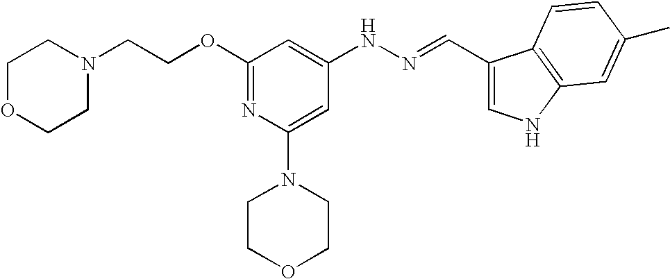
C(OC1=NC(N2CCOCC2)=CC(NN=CC2=CNC3=C2C=CC(C)=C3)=C1)CN1CCOCC1
